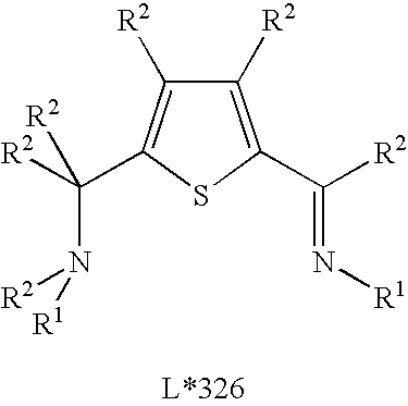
C1([R2])=C(C([R2])=N[R1])SC(C([R2])(N([R2])[R1])[R2])=C1[R2]
